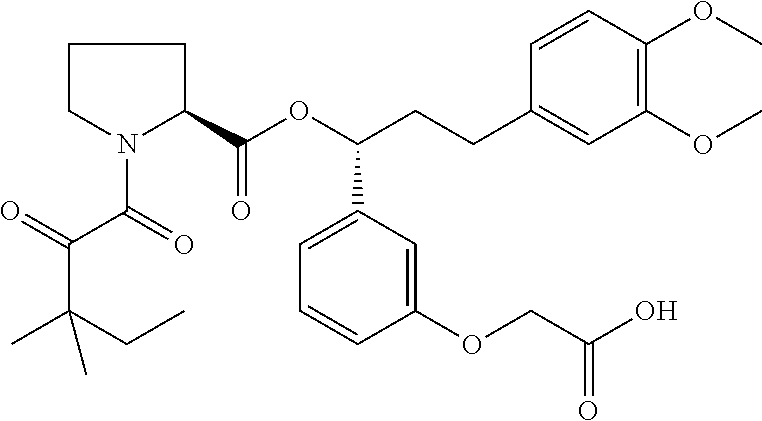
C1CN(C(C(C(CC)(C)C)=O)=O)C(C(OC(CCC2=CC(OC)=C(OC)C=C2)C2=CC=CC(OCC(O)=O)=C2)=O)C1
